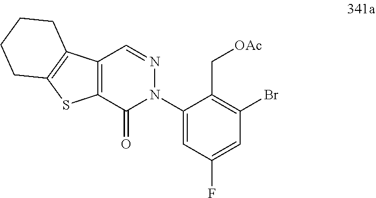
BrC1=C(C[OAc])C(N2N=CC3=C(C2=O)SC2=C3CCCC2)=CC(F)=C1
